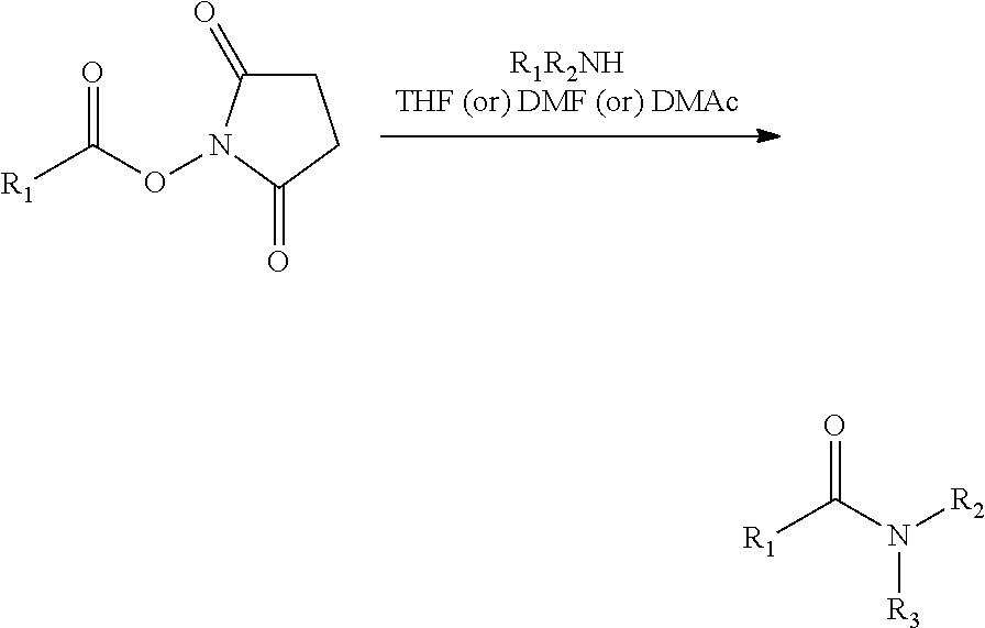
C1C(=O)N(OC([R1])=O)C(=O)C1.[R2]N(C([R1])=O)[R3]
